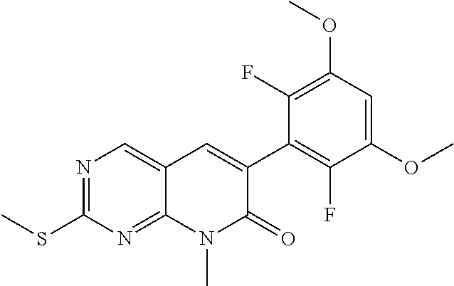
N1=C(SC)N=C2C(=C1)C=C(C1=C(F)C(OC)=CC(OC)=C1F)C(=O)N2C
